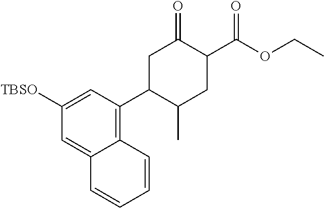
C1([TBSO])=CC(C2C(C)CC(C(OCC)=O)C(=O)C2)=C2C(=C1)C=CC=C2
